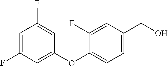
C1=C(F)C=C(OC2=CC=C(CO)C=C2F)C=C1F
